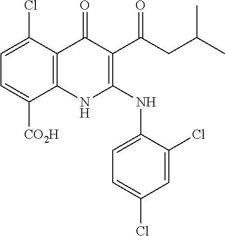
C1=C(Cl)C2=C(C([CO2H])=C1)NC(NC1=CC=C(Cl)C=C1Cl)=C(C(CC(C)C)=O)C2=O
